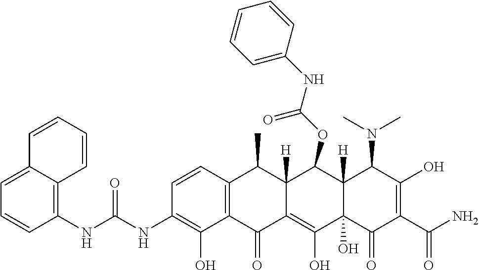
C1=CC2=C(C(O)=C1NC(NC1=C3C(=CC=C1)C=CC=C3)=O)C(=O)C1=C(O)C3(O)C([H])(C(OC(NC4=CC=CC=C4)=O)C1([H])C2C)C(N(C)C)C(O)=C(C(N)=O)C3=O
